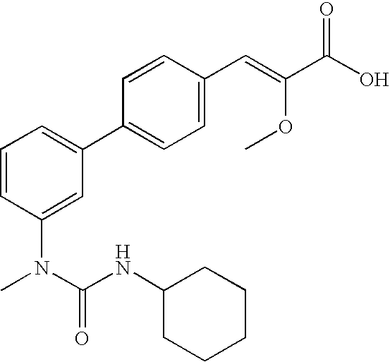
C1=CC(N(C(=O)NC2CCCCC2)C)=CC(C2=CC=C(C=C(OC)C(O)=O)C=C2)=C1
